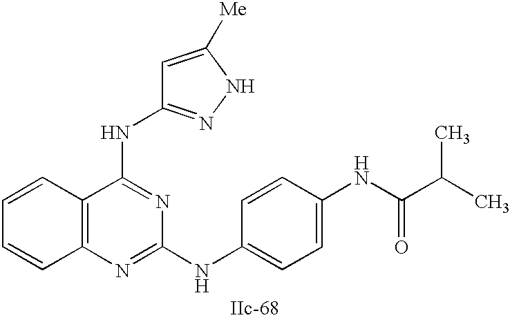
C12=C(N=C(NC3=CC=C(NC(C(C)C)=O)C=C3)N=C1NC1=NNC([Me])=C1)C=CC=C2
